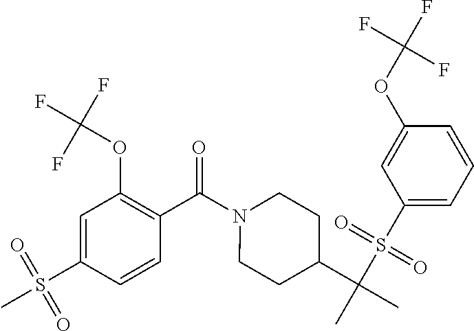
C1=C(S(C)(=O)=O)C=CC(C(N2CCC(C(C)(S(C3=CC=CC(OC(F)(F)F)=C3)(=O)=O)C)CC2)=O)=C1OC(F)(F)F
